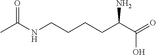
N(CCCCC(C(=O)O)N)C(C)=O
